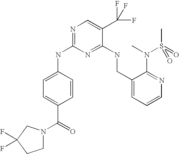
C1(NC2=NC=C(C(F)(F)F)C(NCC3=CC=CN=C3N(C)S(C)(=O)=O)=N2)=CC=C(C(=O)N2CCC(F)(F)C2)C=C1
